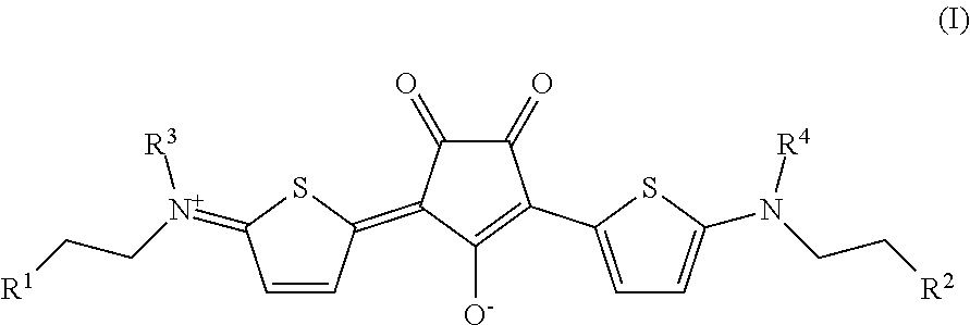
C1=CC(=C2C(=O)C(=O)C(C3=CC=C(N(CC[R2])[R4])S3)=C2[O-])SC1=[N+](CC[R1])[R3]
